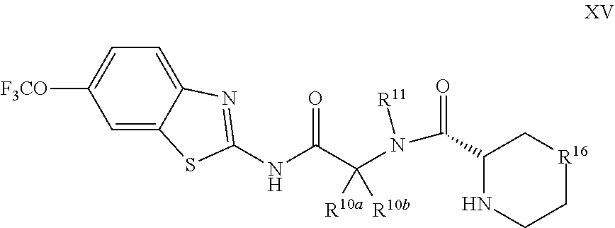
C1=C2C(=CC=C1[F3CO])N=C(NC(C(N(C(=O)C1C[R16]CCN1)[R11])([R10a])[R10b])=O)S2
